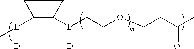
C[L]([D])C1CCC1[L]([D])CCOCCC(=O)C
